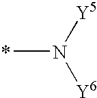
CN([Y5])[Y6]
